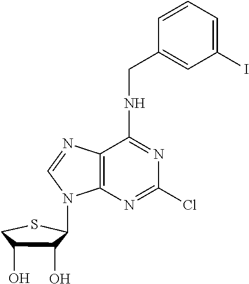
C12=C(N=C(Cl)N=C1NCC1=CC(I)=CC=C1)N(C1C(O)C(O)CS1)C=N2
